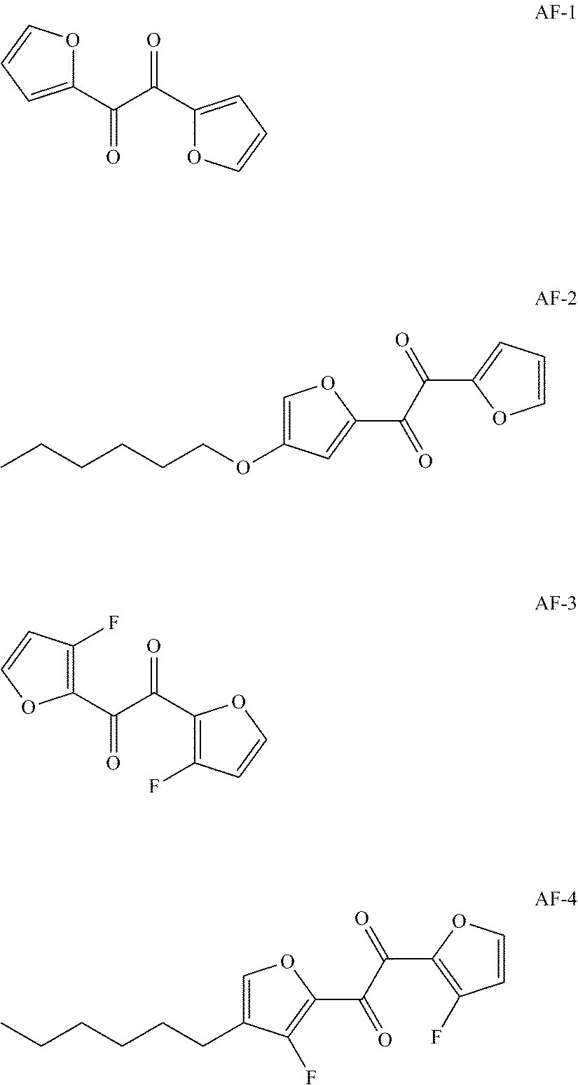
C1(C(C(C2=CC=CO2)=O)=O)=CC=CO1.C1=C(OCCCCCC)C=C(C(C(=O)C2=CC=CO2)=O)O1.C1(C(C(C2=C(F)C=CO2)=O)=O)=C(F)C=CO1.C1=C(CCCCCC)C(F)=C(C(C(=O)C2=C(F)C=CO2)=O)O1
